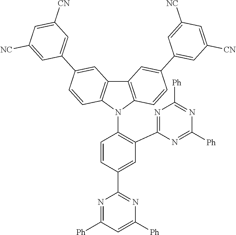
C1=C(C2=NC([Ph])=CC([Ph])=N2)C=CC(N2C3=C(C4=C2C=CC(C2=CC([CN])=CC([NC])=C2)=C4)C=C(C2=CC([CN])=CC([NC])=C2)C=C3)=C1C1=NC([Ph])=NC([Ph])=N1
